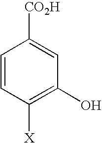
C1=CC([X])=C(O)C=C1[CO2H]
